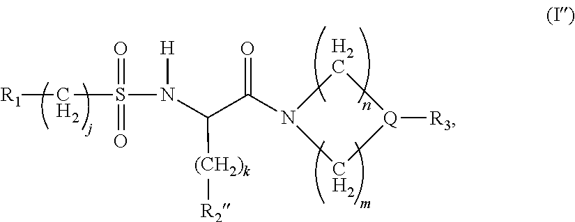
C1N(C(C(N(S(C[R1])(=O)=O)[H])[(CH2)k][R2])=O)C[Q]1[R3]
